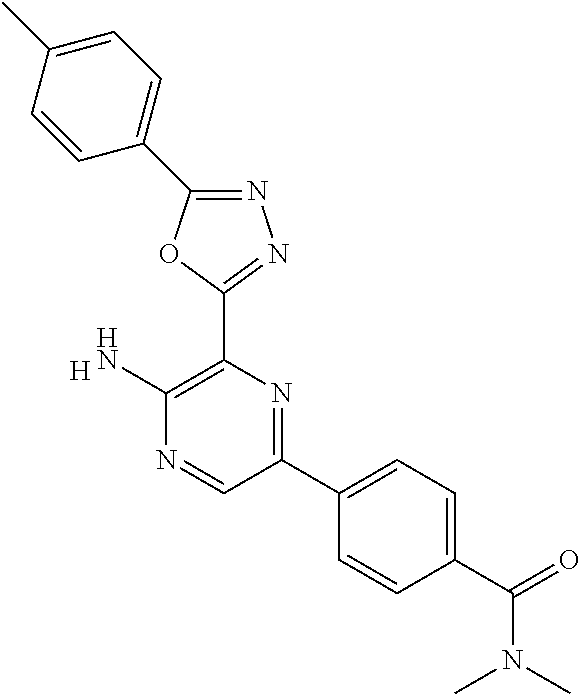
[H].C1(N)=C(C2=NN=C(C3=CC=C(C)C=C3)O2)N=C(C2=CC=C(C(N(C)C)=O)C=C2)C=N1
